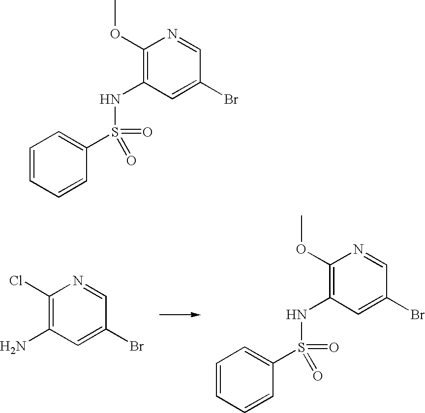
C1(Cl)=C(N)C=C(Br)C=N1.C1=CC=CC(S(NC2=C(OC)N=CC(Br)=C2)(=O)=O)=C1.C1=CC=CC(S(NC2=C(OC)N=CC(Br)=C2)(=O)=O)=C1
